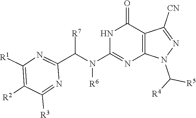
N1C(N(C(C2=NC([R1])=C([R2])C([R3])=N2)[R7])[R6])=NC2=C(C1=O)C([CN])=NN2C([R5])[R4]
